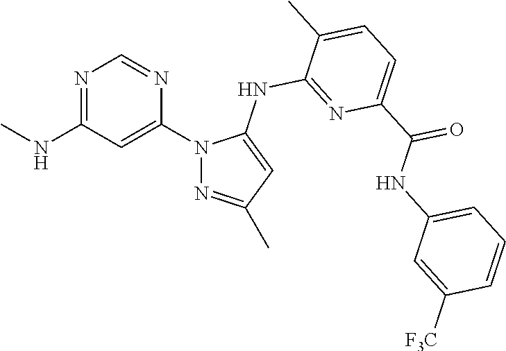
N1=C(NC)C=C(N2N=C(C)C=C2NC2=NC(C(NC3=CC=CC([F3C])=C3)=O)=CC=C2C)N=C1
